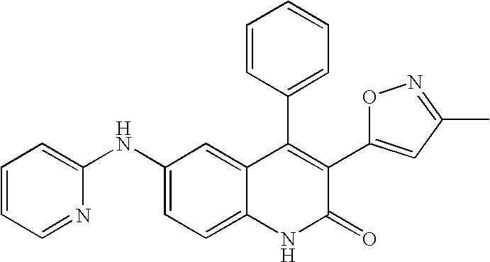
C1=CC=NC(NC2=CC=C3C(=C2)C(C2=CC=CC=C2)=C(C2=CC(C)=NO2)C(=O)N3)=C1
